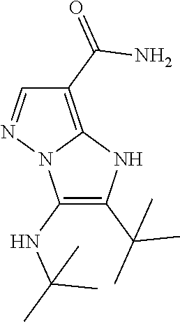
C1(NC(C)(C)C)=C(C(C)(C)C)NC2=C(C(=O)N)C=NN12
